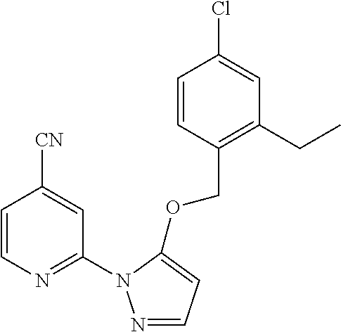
C1=CN=C(N2N=CC=C2OCC2=C(CC)C=C(Cl)C=C2)C=C1[CN]
